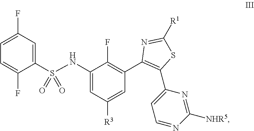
C1=C(F)C=C(S(=O)(=O)NC2=CC([R3])=CC(C3=C(C4=CC=NC([NHR5])=N4)SC([R1])=N3)=C2F)C(F)=C1
